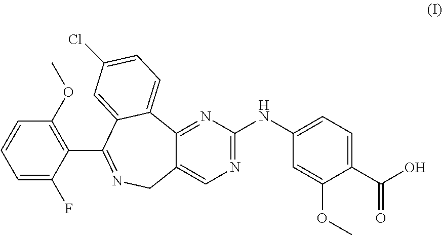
C1=CC=C(F)C(C2=NCC3=CN=C(NC4=CC=C(C(O)=O)C(OC)=C4)N=C3C3=CC=C(Cl)C=C32)=C1OC
